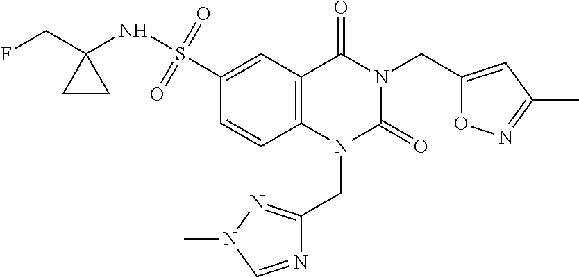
C1(S(=O)(=O)NC2(CF)CC2)=CC2=C(C=C1)N(CC1=NN(C)C=N1)C(=O)N(CC1=CC(C)=NO1)C2=O
